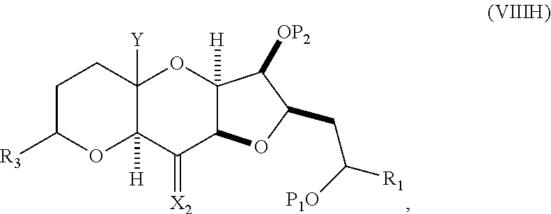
C1C([R3])OC2([H])C([Y])(C1)OC1([H])C(C2=[X2])OC(CC([R1])[P1O])C1[OP2]
